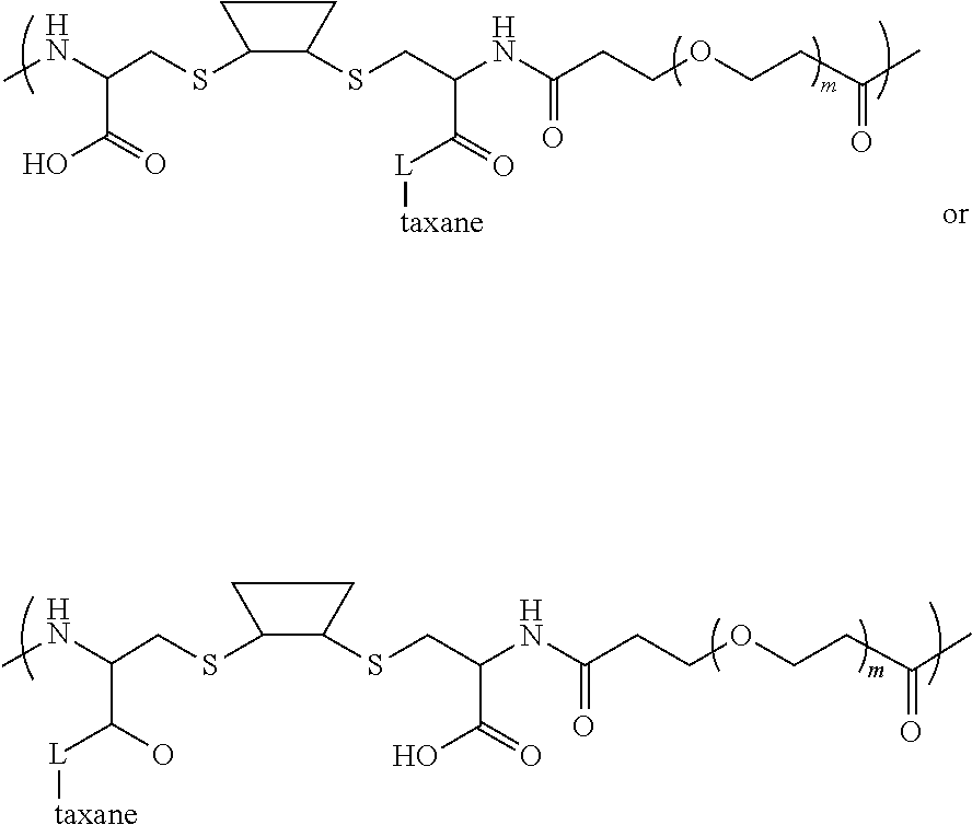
C(C(NC(CCOCCC(C)=O)=O)C(=O)O)SC1C(SCC(NC)C(O)[L][taxane])CC1.C(C(NC(CCOCCC(C)=O)=O)C(=O)[L][taxane])SC1C(SCC(NC)C(=O)O)CC1
